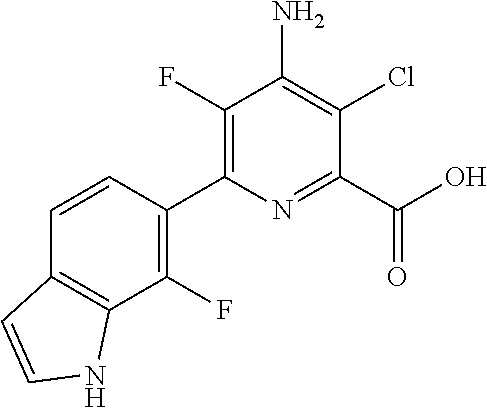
C1=CC(C2=C(F)C(N)=C(Cl)C(C(O)=O)=N2)=C(F)C2=C1C=CN2
